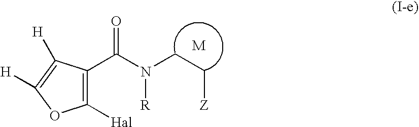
C1([Hal])=C(C(N(CC[Z])[R])=O)C([H])=C([H])O1
